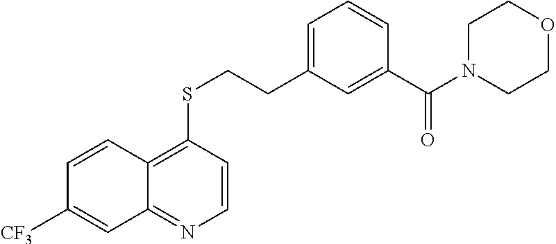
C12=NC=CC(SCCC3=CC=CC(C(N4CCOCC4)=O)=C3)=C1C=CC([CF3])=C2
